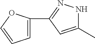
C1=C(C2=NNC(C)=C2)OC=C1
